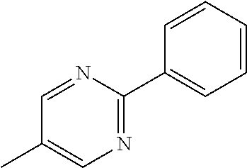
N1=C(C2=CC=CC=C2)N=CC(C)=C1
